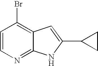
C1=CN=C2C(=C1Br)C=C(C1CC1)N2
